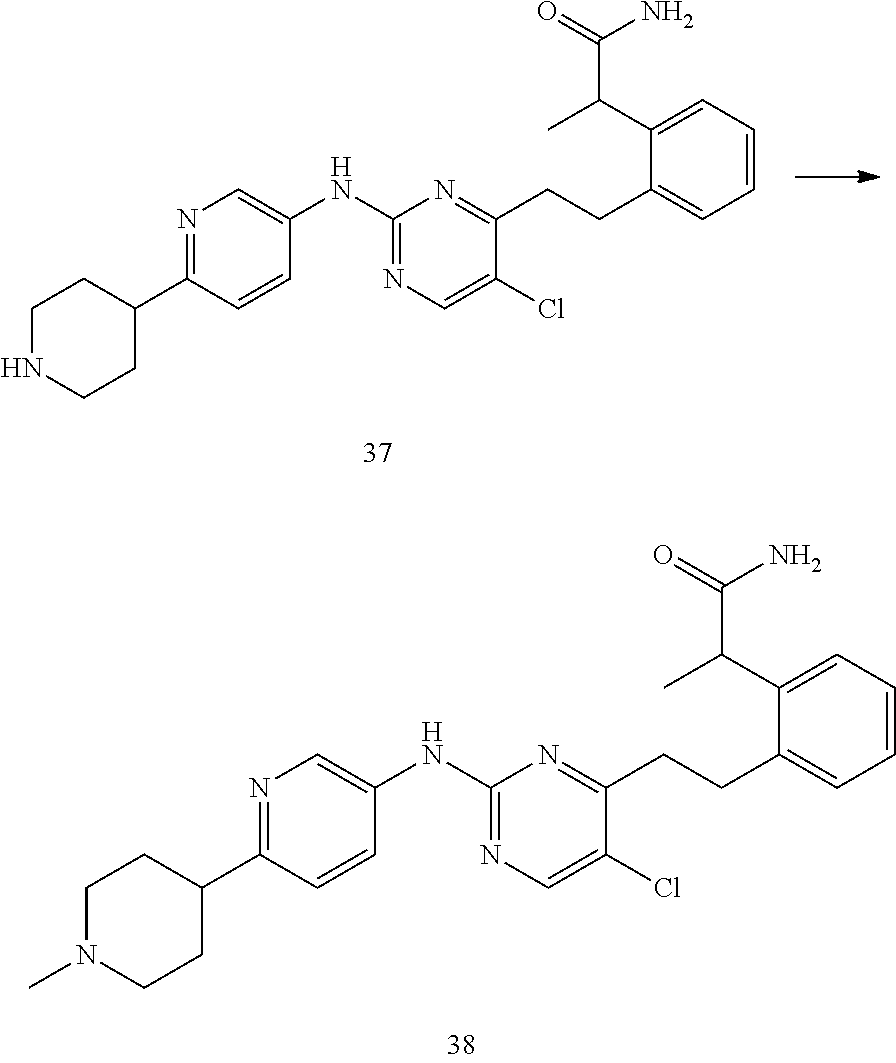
C1(NC2=CN=C(C3CCN(C)CC3)C=C2)=NC=C(Cl)C(CCC2=CC=CC=C2C(C(=O)N)C)=N1.C1(NC2=CN=C(C3CCNCC3)C=C2)=NC=C(Cl)C(CCC2=CC=CC=C2C(C(=O)N)C)=N1
